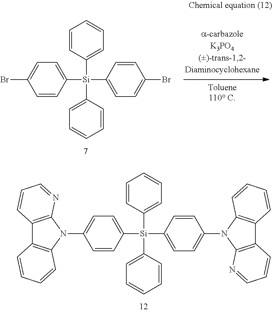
C1=CC([Si](C2=CC=CC=C2)(C2=CC=C(Br)C=C2)C2=CC=C(Br)C=C2)=CC=C1.C1=CC([Si](C2=CC=CC=C2)(C2=CC=C(N3C4=C(C5=C3C=CC=C5)C=CC=N4)C=C2)C2=CC=C(N3C4=C(C5=C3C=CC=C5)C=CC=N4)C=C2)=CC=C1
